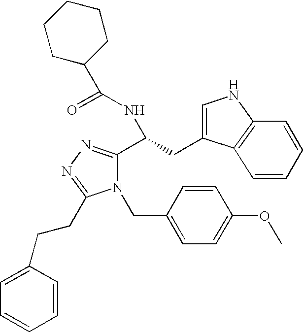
C1(C(=O)NC(C2=NN=C(CCC3=CC=CC=C3)N2CC2=CC=C(OC)C=C2)CC2=CNC3=C2C=CC=C3)CCCCC1
